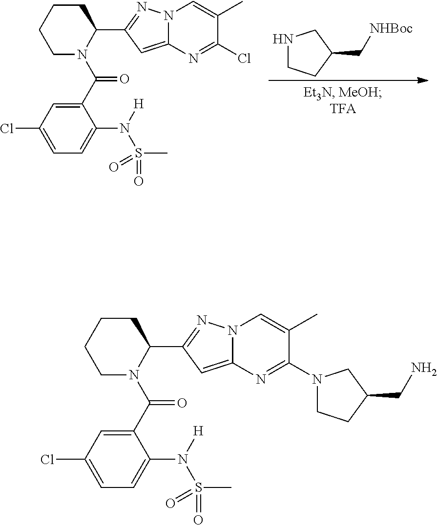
N1CCC(C[NHBoc])C1.C1N(C(C2=CC(Cl)=CC=C2N([H])S(=O)(C)=O)=O)C(C2=NN3C(=C2)N=C(Cl)C(C)=C3)CCC1.C1N(C(C2=CC(Cl)=CC=C2N([H])S(=O)(C)=O)=O)C(C2=NN3C(=C2)N=C(N2CCC(CN)C2)C(C)=C3)CCC1
